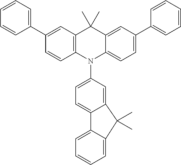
C1(C2=CC=CC=C2)=CC2=C(C=C1)N(C1=CC=C3C(=C1)C(C)(C)C1=CC=CC=C31)C1=CC=C(C3=CC=CC=C3)C=C1C2(C)C
